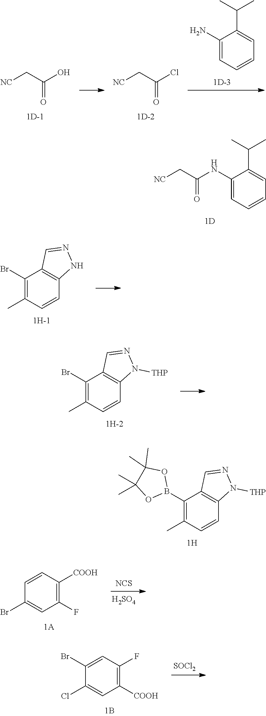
[NC]CC(Cl)=O.C1(N)=CC=CC=C1C(C)C.[NC]CC(O)=O.C1(Br)=C(C)C=CC2=C1C=NN2.C1(Br)=C(C)C=CC2=C1C=NN2[THP].C1(B2OC(C)(C)C(C)(C)O2)=C(C)C=CC2=C1C=NN2[THP].[NCS].[H2SO4].C1(F)=C([COOH])C=CC(Br)=C1.[SOCl2].C1([COOH])=C(F)C=C(Br)C(Cl)=C1.C1(NC(C[NC])=O)=CC=CC=C1C(C)C
